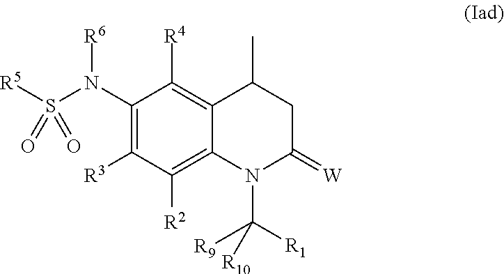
[R5]S(N(C1=C([R3])C([R2])=C2C(=C1[R4])C(C)CC(=[W])N2C([R1])([R9])[R10])[R6])(=O)=O
